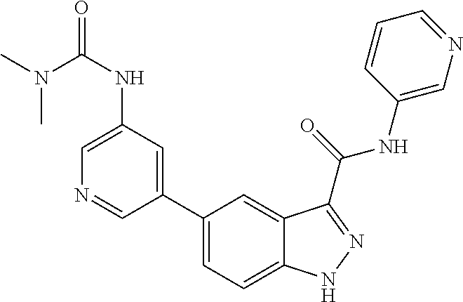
C1(C2=CC=C3C(=C2)C(C(NC2=CN=CC=C2)=O)=NN3)=CC(NC(=O)N(C)C)=CN=C1
